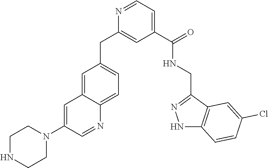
C1=C2C(=CC=C1CC1=CC(C(NCC3=NNC4=C3C=C(Cl)C=C4)=O)=CC=N1)N=CC(N1CCNCC1)=C2
